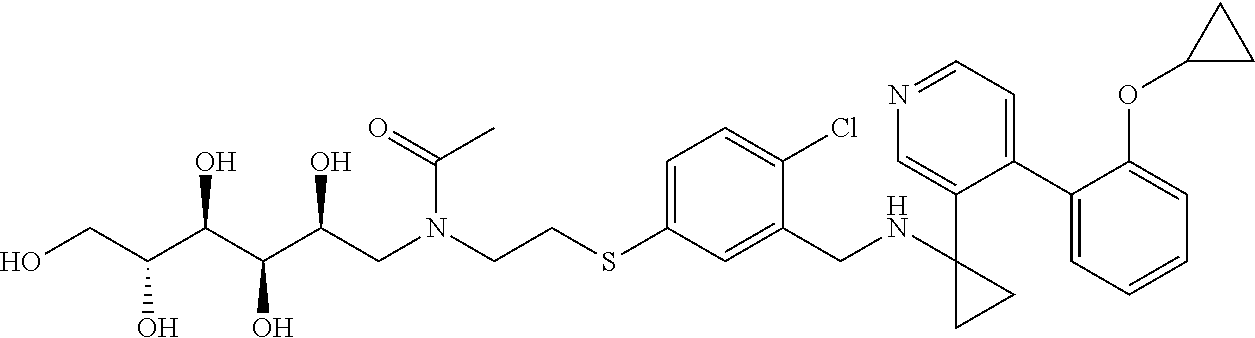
S(C1=CC=C(Cl)C(CNC2(C3=CN=CC=C3C3=CC=CC=C3OC3CC3)CC2)=C1)CCN(CC(C(C(C(CO)O)O)O)O)C(C)=O
